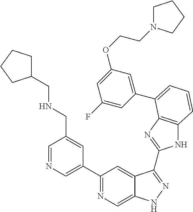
C1(C2=NC=C3C(=C2)C(C2=NC4=C(N2)C=CC=C4C2=CC(OCCN4CCCC4)=CC(F)=C2)=NN3)=CN=CC(CNCC2CCCC2)=C1
